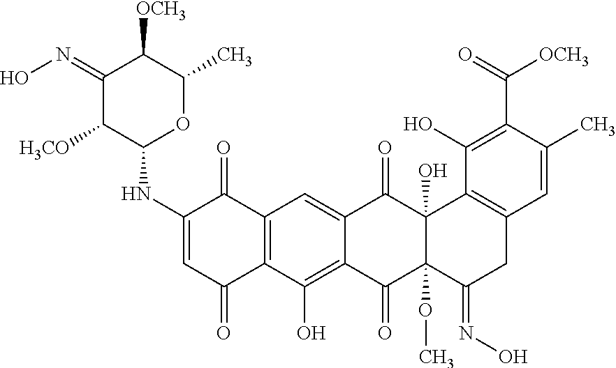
C1(NC2OC(C)C([OCH3])C(=NO)C2[H3CO])=CC(=O)C2=C(C1=O)C=C1C(=C2O)C(=O)C2(OC)C(O)(C1=O)C1=C(CC2=NO)C=C(C)C(C(=O)[OCH3])=C1O
